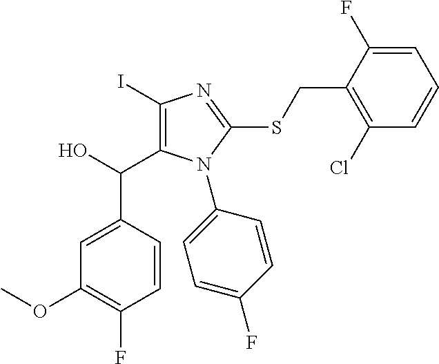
OC(C1=C(I)N=C(SCC2=C(Cl)C=CC=C2F)N1C1=CC=C(F)C=C1)C1=CC(OC)=C(F)C=C1
